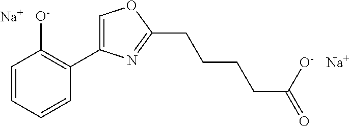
C1=CC=CC(C2=COC(CCCCC(=O)[O-])=N2)=C1[O-].[Na].[Na]
